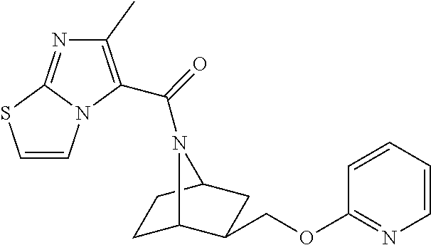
C1(OCC2C3CCC(C2)N3C(=O)C2=C(C)N=C3N2C=CS3)=NC=CC=C1
